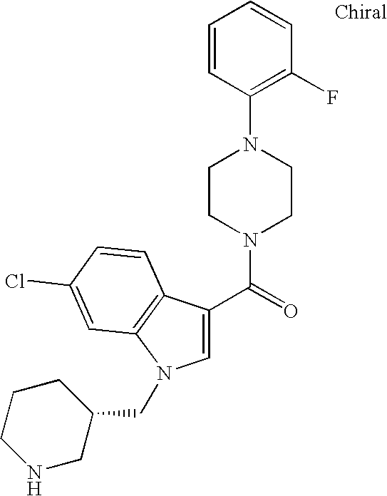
C(=O)(N1CCN(C2=C(F)C=CC=C2)CC1)C1=CN(CC2CCCNC2)C2=C1C=CC(Cl)=C2
